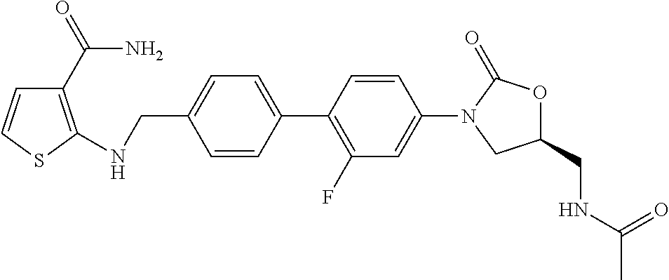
C1(CNC2=C(C(=O)N)C=CS2)=CC=C(C2=C(F)C=C(N3CC(CNC(C)=O)OC3=O)C=C2)C=C1
